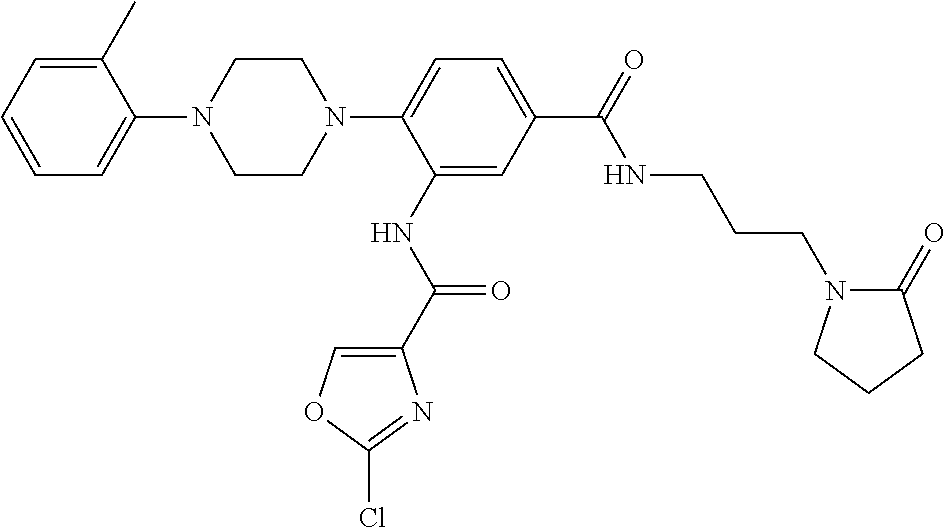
C1=C(C)C(N2CCN(C3=CC=C(C(NCCCN4C(=O)CCC4)=O)C=C3NC(=O)C3=COC(Cl)=N3)CC2)=CC=C1
